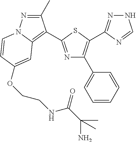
N1=C(C2=C3N(N=C2C)C=CC(OCCNC(C(N)(C)C)=O)=C3)SC(C2=NNC=N2)=C1C1=CC=CC=C1
